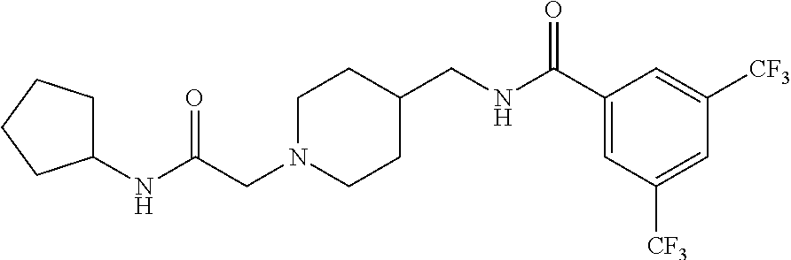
C1N(CC(NC2CCCC2)=O)CCC(CNC(C2=CC([CF3])=CC([CF3])=C2)=O)C1
